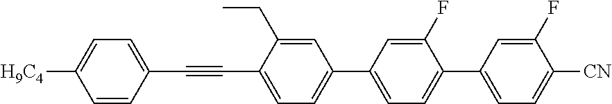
C1(C#CC2=CC=C(C3=CC=C(C4=CC=C([CN])C(F)=C4)C(F)=C3)C=C2CC)=CC=C([H9C4])C=C1
